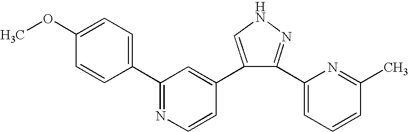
C1(C2=NC=CC(C3=CNN=C3C3=CC=CC(C)=N3)=C2)=CC=C(OC)C=C1
